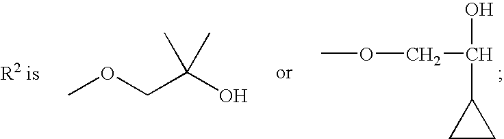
COCC(O)C1CC1.COCC(O)(C)C
